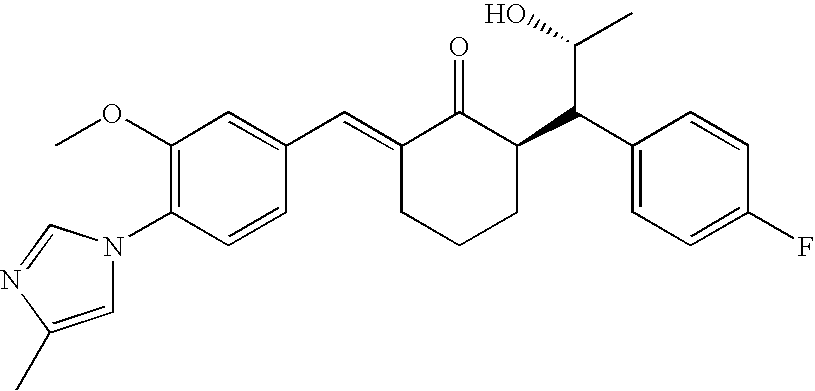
C1=CC(N2C=C(C)N=C2)=C(OC)C=C1C=C1CCCC(C(C2=CC=C(F)C=C2)C(O)C)C1=O
